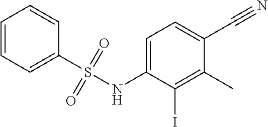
C1=CC=C(S(NC2=CC=C(C#N)C(C)=C2I)(=O)=O)C=C1
